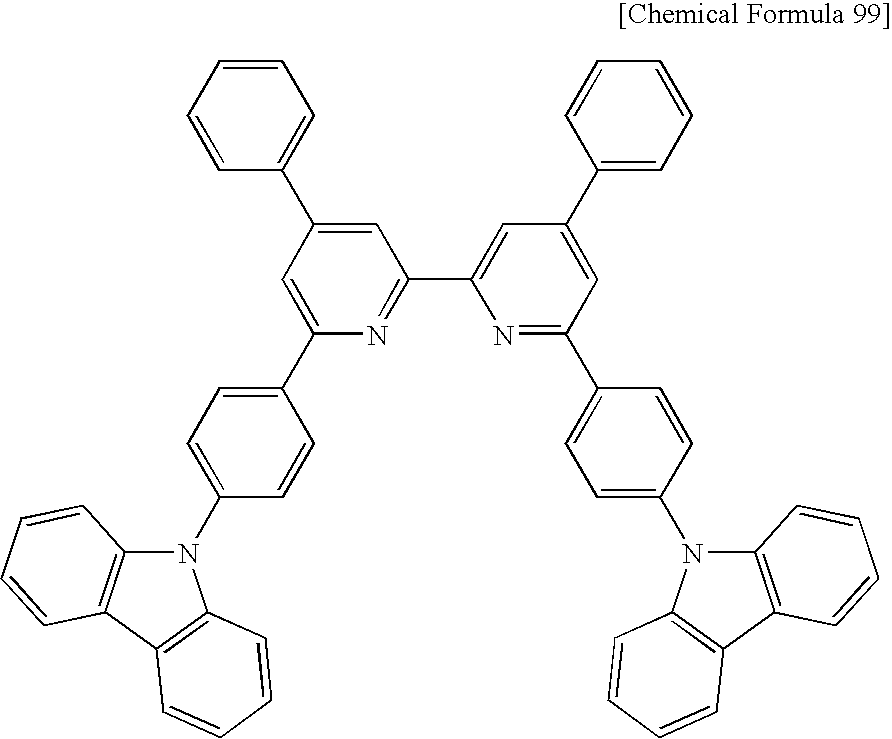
C1=CC=CC(C2=CC(C3=CC(C4=CC=CC=C4)=CC(C4=CC=C(N5C6=C(C7=C5C=CC=C7)C=CC=C6)C=C4)=N3)=NC(C3=CC=C(N4C5=C(C6=C4C=CC=C6)C=CC=C5)C=C3)=C2)=C1
